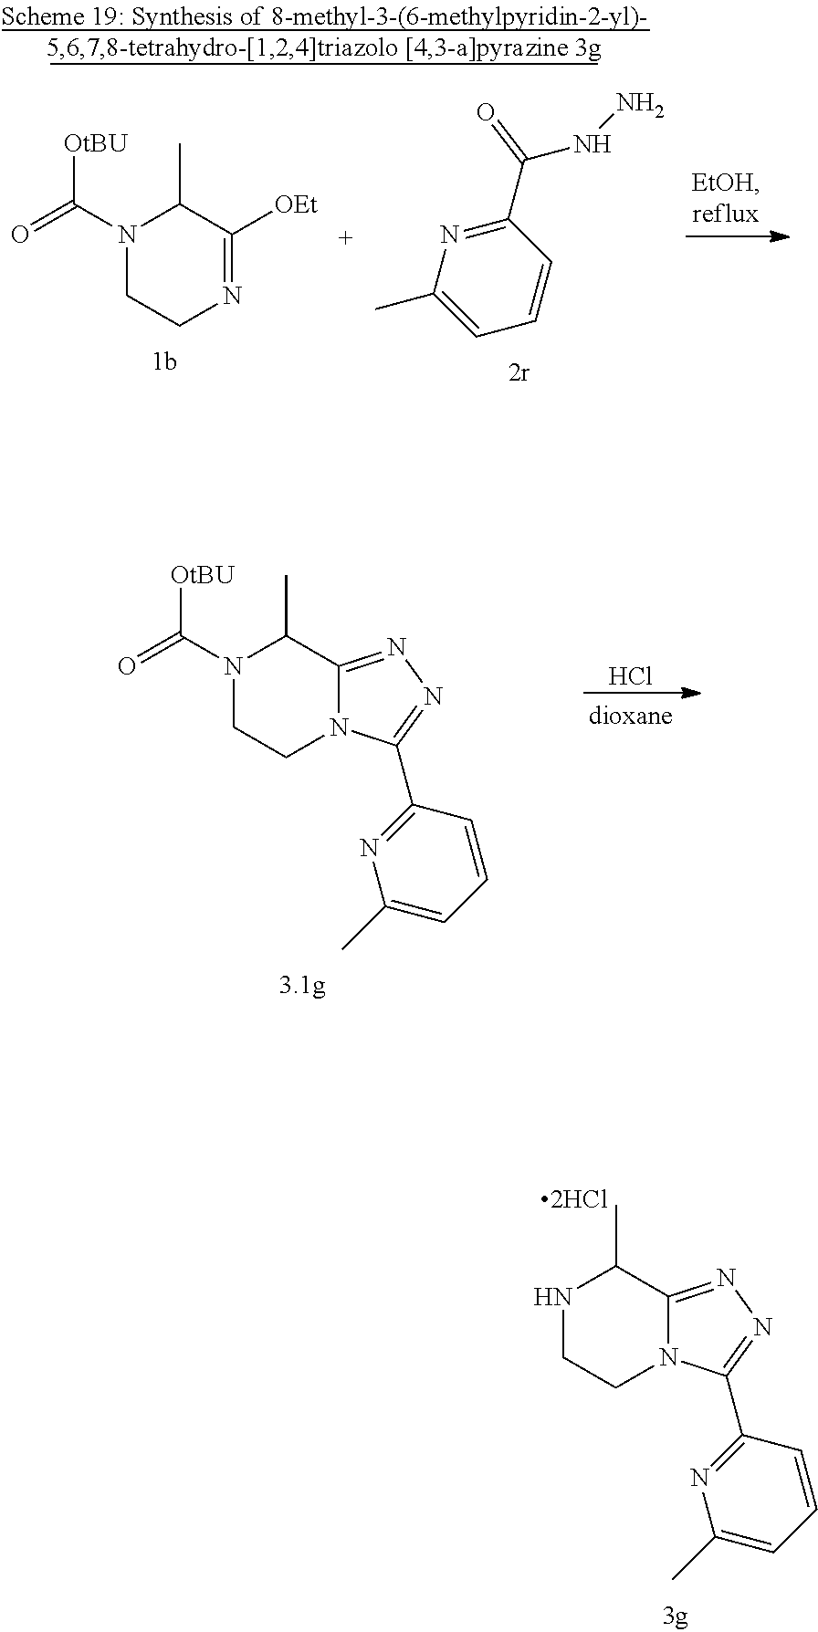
N1CCN2C(=NN=C2C2=NC(C)=CC=C2)C1C.N1(C(=O)[OtBU])CCN=C([OEt])C1C.C1(C(=O)NN)=NC(C)=CC=C1.N1(C(=O)[OtBU])CCN2C(=NN=C2C2=NC(C)=CC=C2)C1C.Cl
